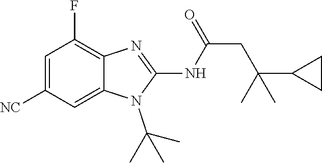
C1=C([NC])C=C2C(=C1F)N=C(NC(=O)CC(C1CC1)(C)C)N2C(C)(C)C
